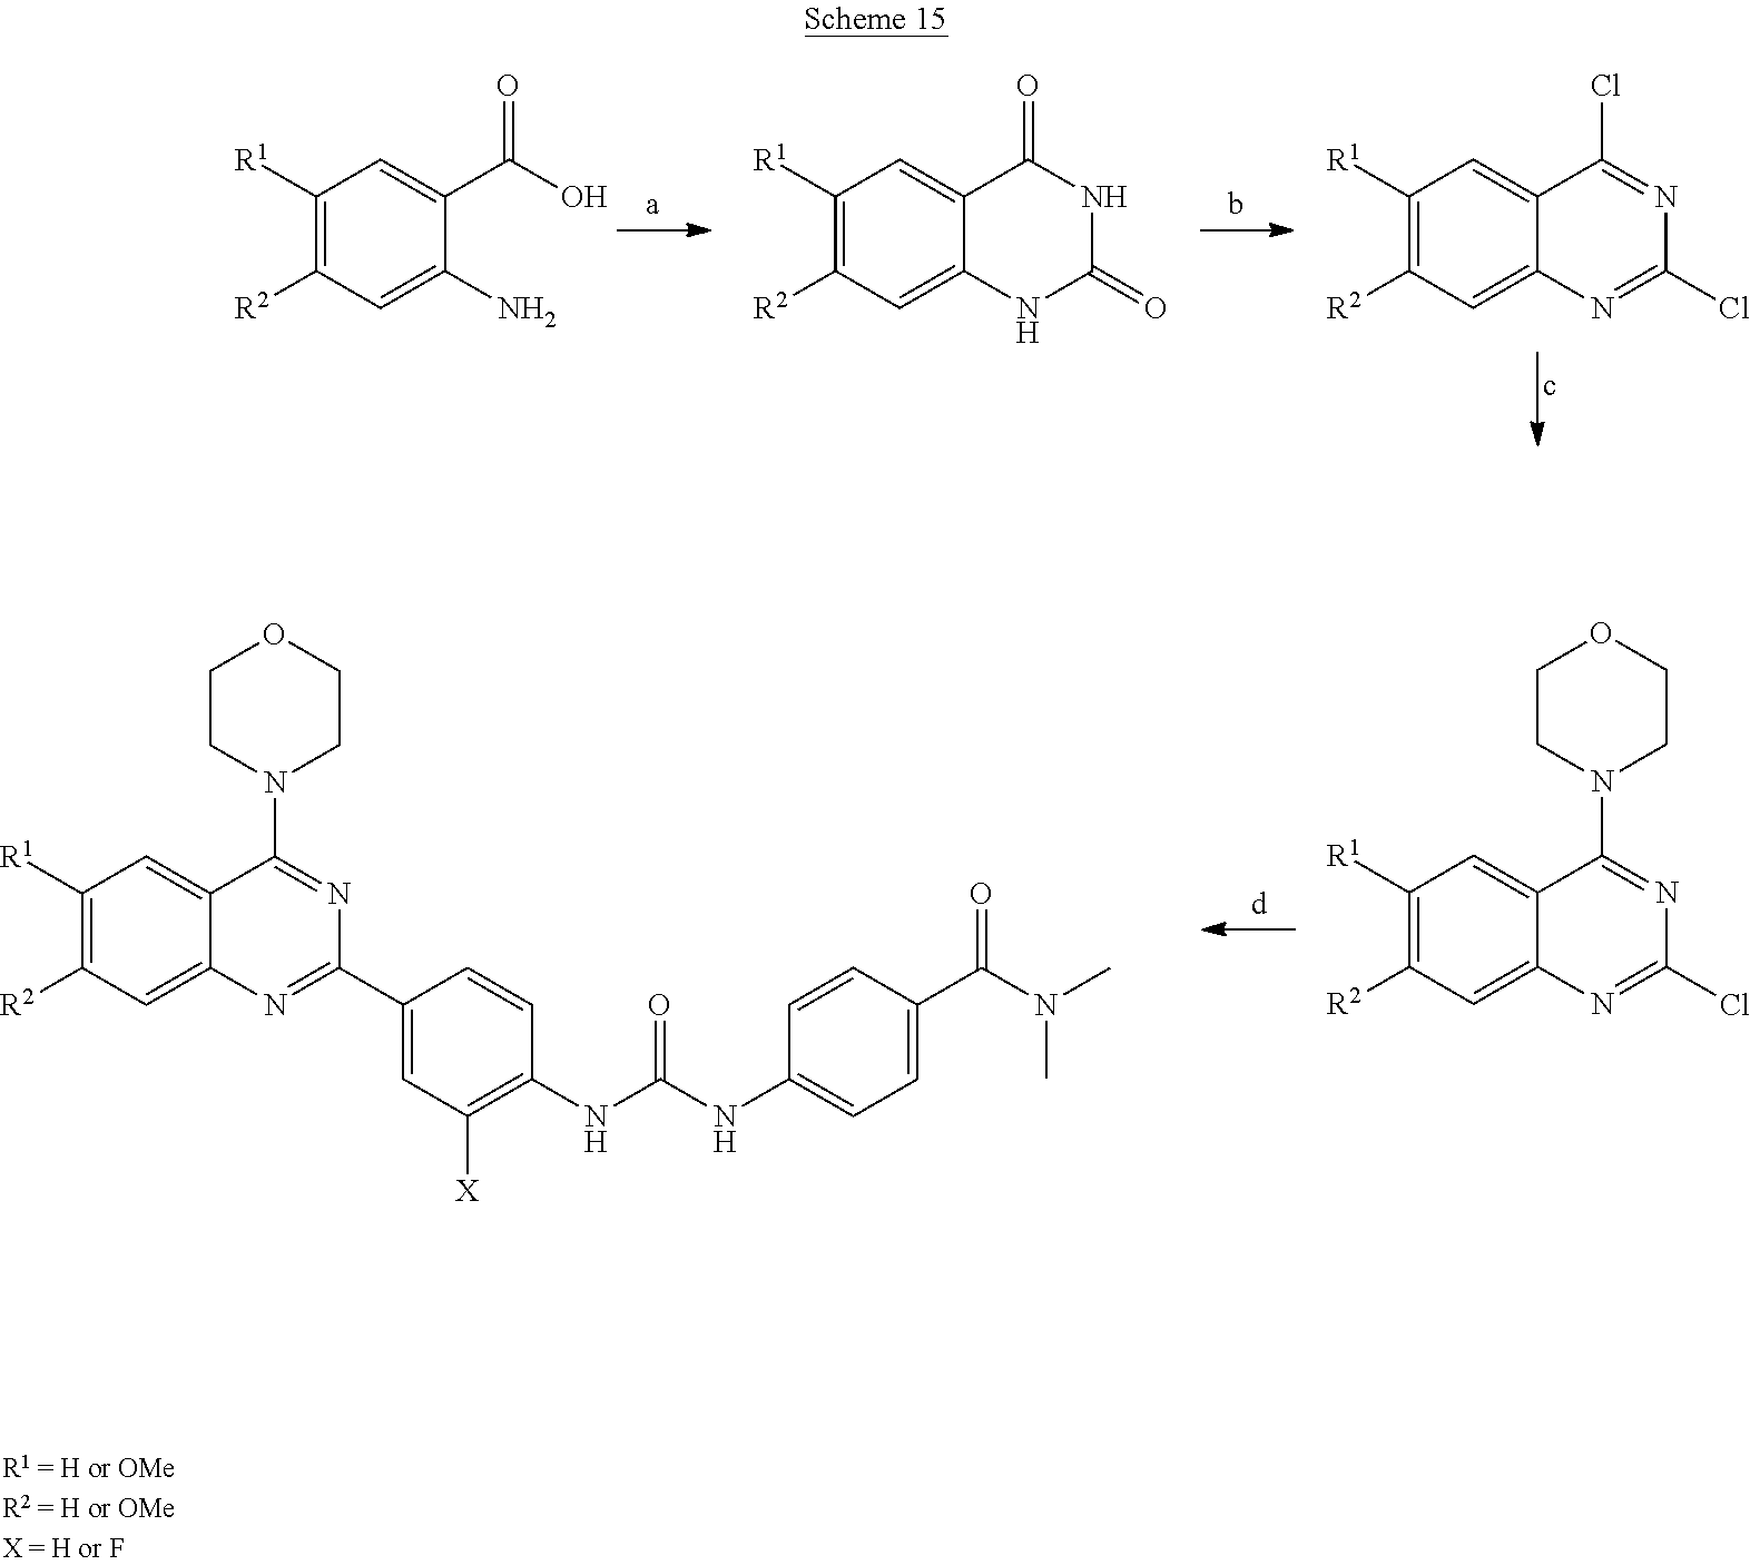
C1([R1])=C([R2])C=C(N)C(C(O)=O)=C1.C1([R1])=C([R2])C=C2C(=C1)C(=O)NC(=O)N2.C1([R1])=C([R2])C=C2C(=C1)C(Cl)=NC(Cl)=N2.C1([R1])=C([R2])C=C2C(=C1)C(N1CCOCC1)=NC(C1=CC([X])=C(NC(NC3=CC=C(C(=O)N(C)C)C=C3)=O)C=C1)=N2.C1([R1])=C([R2])C=C2C(=C1)C(N1CCOCC1)=NC(Cl)=N2
